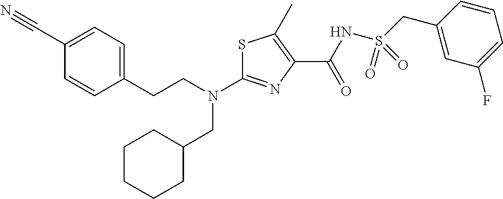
S1C(N(CCC2=CC=C(C#N)C=C2)CC2CCCCC2)=NC(C(NS(CC2=CC(F)=CC=C2)(=O)=O)=O)=C1C
